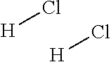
[H]Cl.[H]Cl
